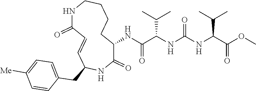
C1(NC(C(NC(NC(C(OC)=O)C(C)C)=O)C(C)C)=O)C(=O)NC(CC2=CC=C([Me])C=C2)C=CC(=O)NCCCC1
